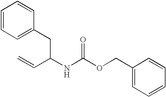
C=CC(NC(OCC1=CC=CC=C1)=O)CC1=CC=CC=C1
